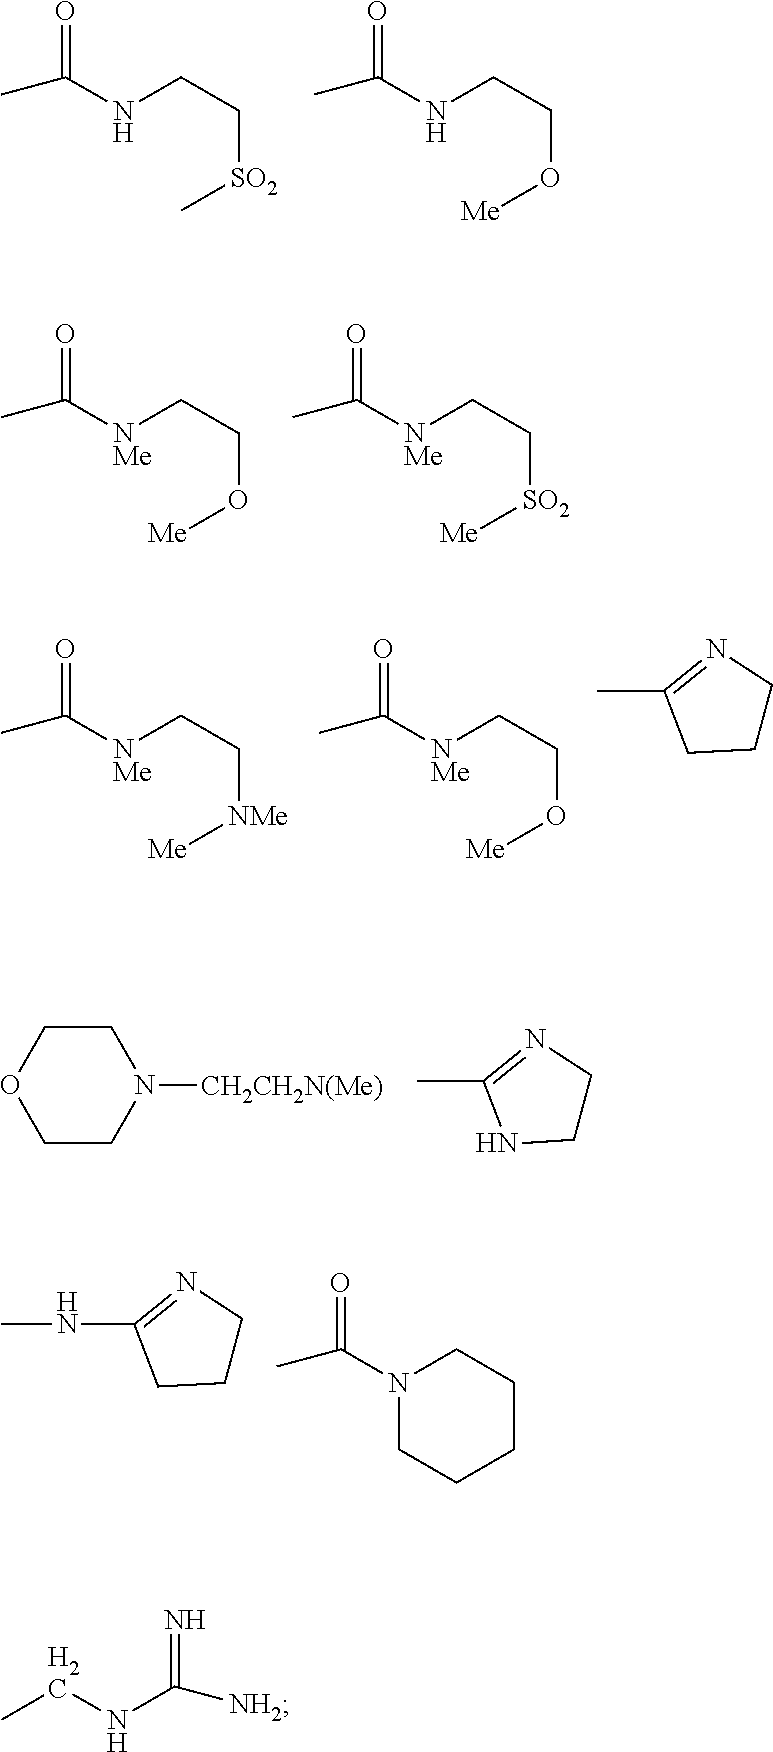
N(CC[SO2]C)C(=O)C.N(CCO[Me])C(=O)C.[NMe](CCO[Me])C(=O)C.[NMe](CC[SO2][Me])C(=O)C.[NMe](CC[NMe][Me])C(=O)C.[NMe](CCO[Me])C(=O)C.C1CN=C(C)C1.C1COCCN1[CH2CH2N(Me)].C1CN=C(C)N1.C1CN=C(NC)C1.N1(C(=O)C)CCCCC1.CCNC([NH2])=N
